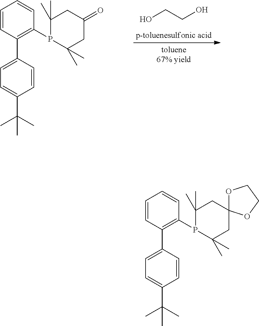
OCCO.C1=CC(C2=CC=C(C(C)(C)C)C=C2)=C(P2C(C)(C)CC(=O)CC2(C)C)C=C1.C1=CC(C2=CC=C(C(C)(C)C)C=C2)=C(P2C(C)(C)CC3(CC2(C)C)OCCO3)C=C1
